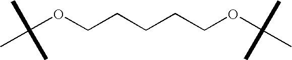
C(OCCCCCOC(C)(C)C)(C)(C)C
